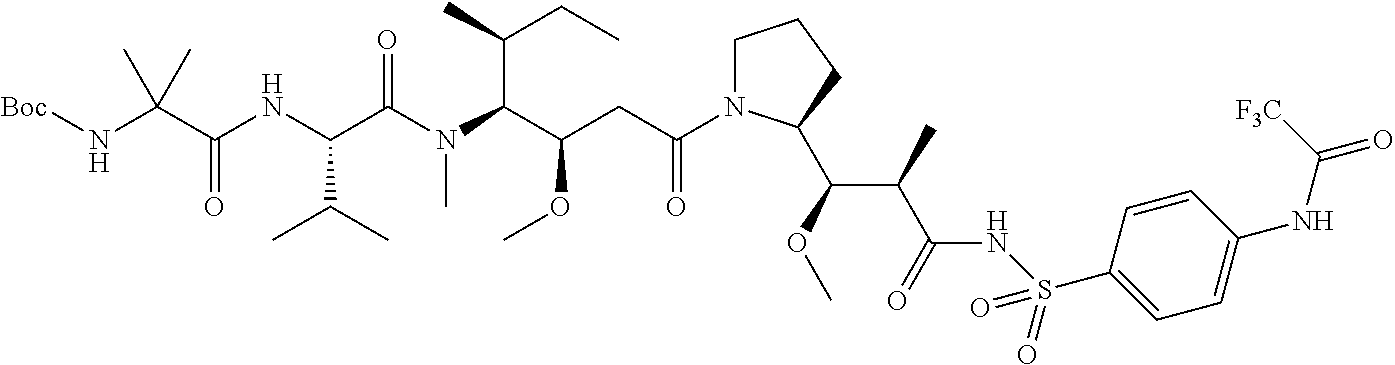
N(C(C(C(OC)C1N(C(CC(C(N(C(C(NC(C(N[Boc])(C)C)=O)C(C)C)=O)C)C(C)CC)OC)=O)CCC1)C)=O)S(C1=CC=C(NC(=O)[F3C])C=C1)(=O)=O
